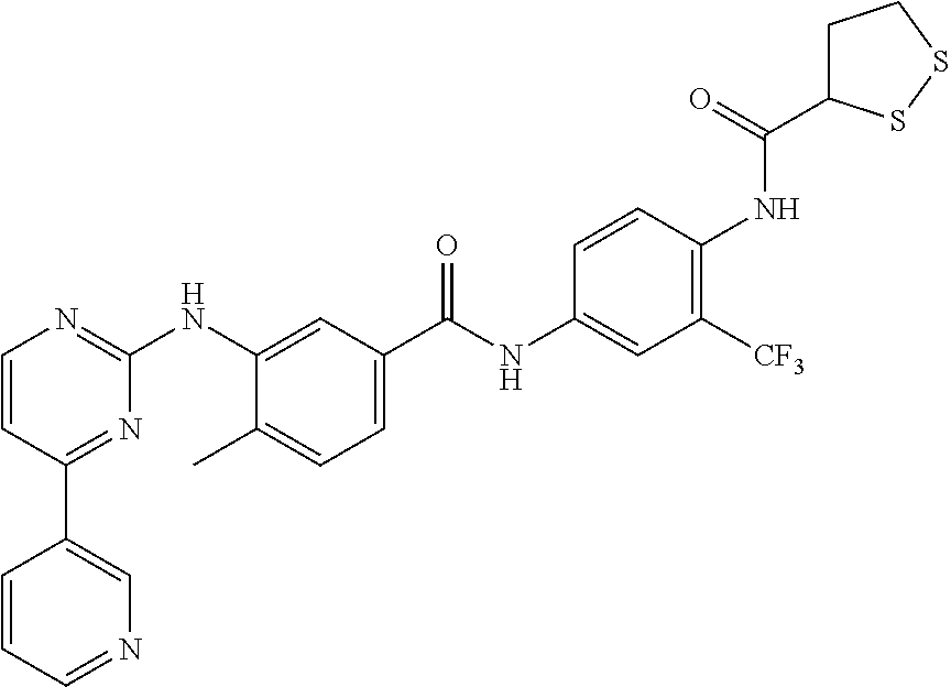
C1(C2=CN=CC=C2)=NC(NC2=CC(C(NC3=CC([CF3])=C(NC(=O)C4CCSS4)C=C3)=O)=CC=C2C)=NC=C1
